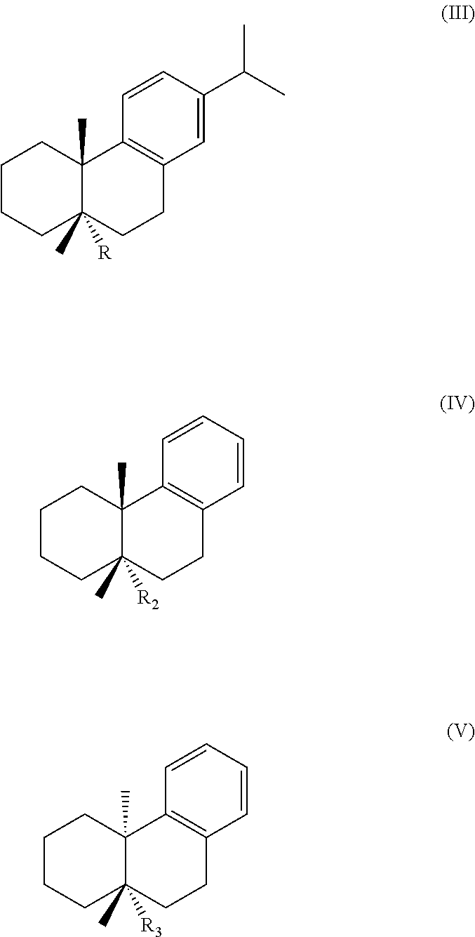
C1=C(C(C)C)C=CC2=C1CCC1(C)([R])C2(C)CCCC1.C1=CC=CC2=C1CCC1(C)([R2])C2(C)CCCC1.C1=CC=CC2=C1CCC1(C)([R3])C2(C)CCCC1
